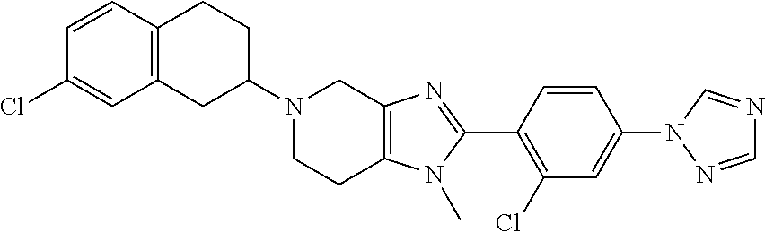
C12=C(CC(N3CCC4=C(C3)N=C(C3=C(Cl)C=C(N5N=CN=C5)C=C3)N4C)CC1)C=C(Cl)C=C2
